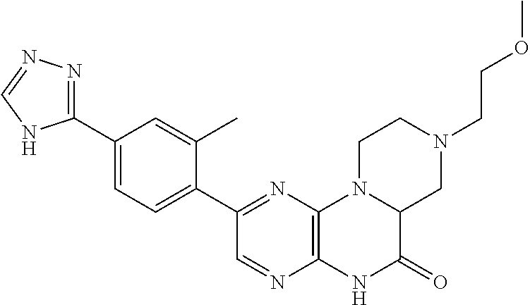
C12=C(N=C(C3=CC=C(C4=NN=CN4)C=C3C)C=N1)N1C(C(=O)N2)CN(CCOC)CC1
